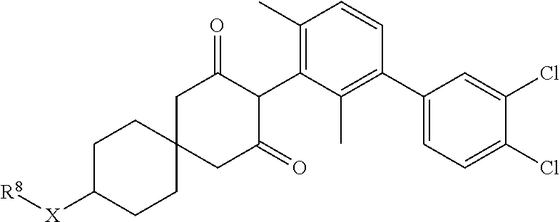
C1(C)=C(C2C(=O)CC3(CC2=O)CCC([X][R8])CC3)C(C)=C(C2=CC=C(Cl)C(Cl)=C2)C=C1
